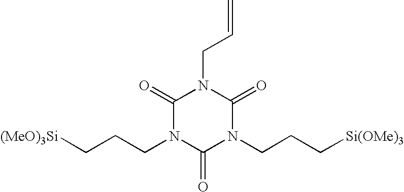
C1(=O)N(CCC[(MeO)3Si])C(=O)N(CCC[Si(OMe)3])C(=O)N1CC=C
